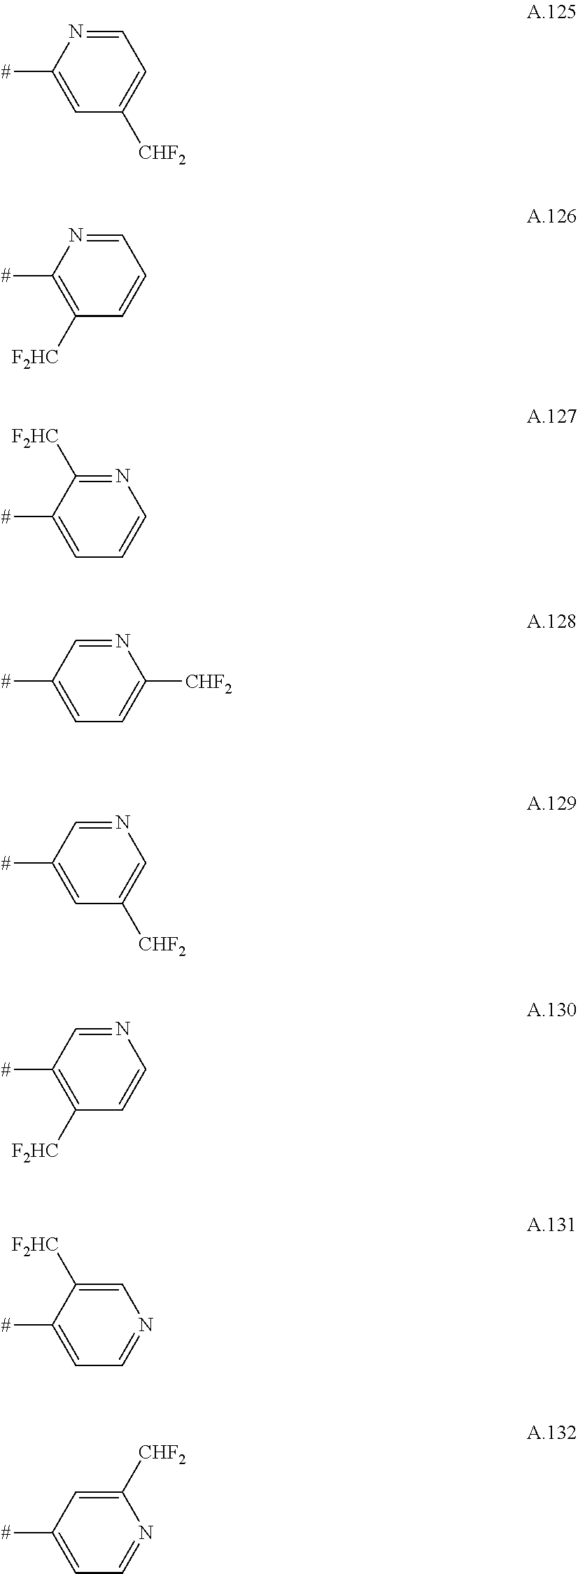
[#]C1=CC([CHF2])=CC=N1.[#]C1=C([F2HC])C=CC=N1.[#]C1=CC=CN=C1[F2HC].[#]C1=CC=C([CHF2])N=C1.[#]C1=CC([CHF2])=CN=C1.[#]C1=C([F2HC])C=CN=C1.[#]C1=CC=NC=C1[F2HC].[#]C1=CC=NC([CHF2])=C1
